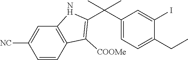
C1=CC2=C(C=C1[NC])NC(C(C1=CC=C(CC)C(I)=C1)(C)C)=C2[COOMe]
